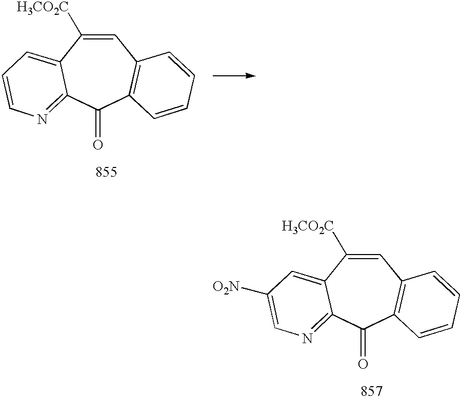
C1=C([H3CO2C])C2=CC([O2N])=CN=C2C(=O)C2=C1C=CC=C2.C1=C([H3CO2C])C2=CC=CN=C2C(=O)C2=C1C=CC=C2
